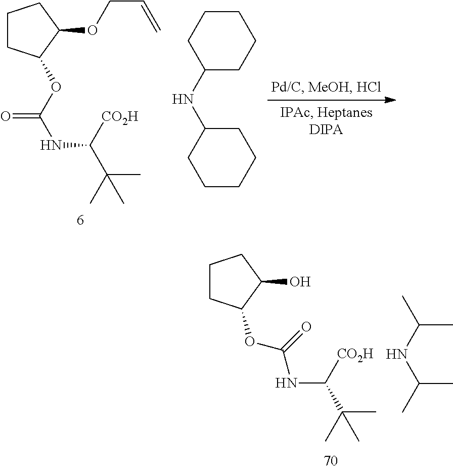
C1CC(OC(NC([CO2H])C(C)(C)C)=O)C(O)C1.CC(NC(C)C)C.C1CC(OC(NC([CO2H])C(C)(C)C)=O)C(OCC=C)C1.C1CCC(NC2CCCCC2)CC1
